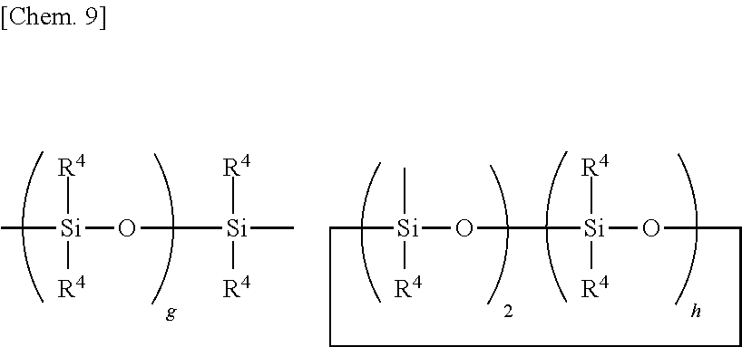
C[Si]([R4])([R4])O[Si](C)([R4])[R4].C1[Si](C)([R4])O[Si]([R4])([R4])OCCC1
